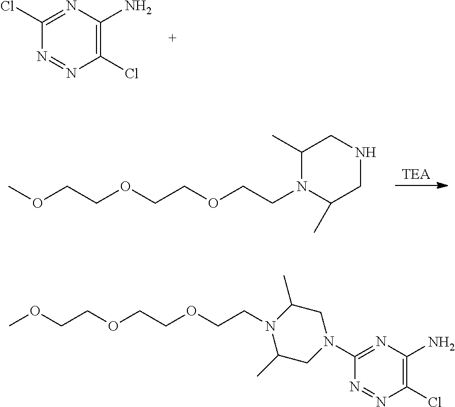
N1=NC(Cl)=C(N)N=C1Cl.[TEA].C1(C)CNCC(C)N1CCOCCOCCOC.N1(CCOCCOCCOC)C(C)CN(C2=NC(N)=C(Cl)N=N2)CC1C
